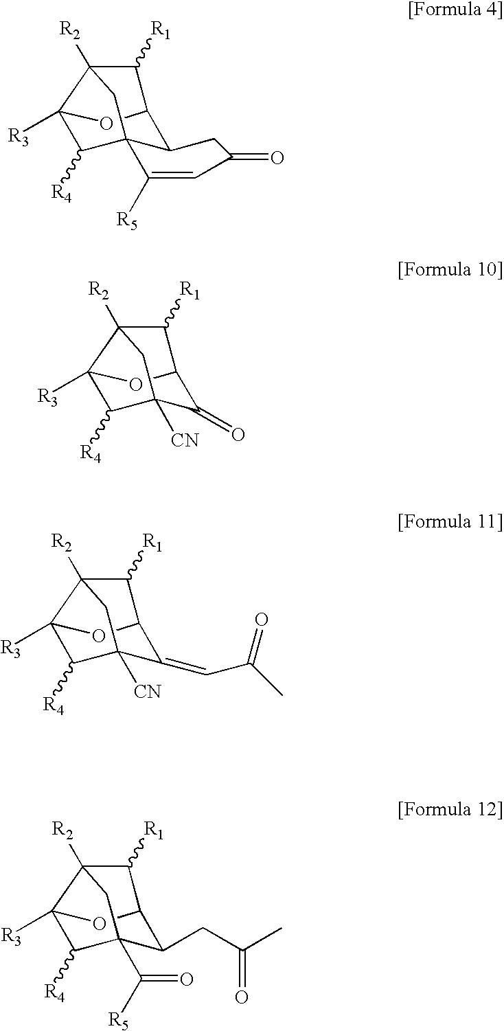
[R3]C12OC3C([R1])C1([R2])CC1(C3CC(=O)C=C1[R5])C2[R4].[R3]C12OC3C([R1])C1([R2])CC([CN])(C3=O)C2[R4].[R3]C12OC3C([R1])C1([R2])CC([CN])(C3=CC(C)=O)C2[R4].[R3]C12OC3C([R1])C1([R2])CC(C(=O)[R5])(C3CC(C)=O)C2[R4]
